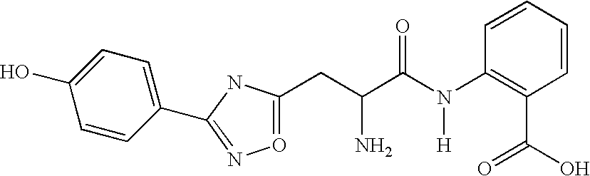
C(C(C(N(C1=C(C(=O)O)C=CC=C1)[H])=O)N)C1=ON=C(C2=CC=C(O)C=C2)N1
